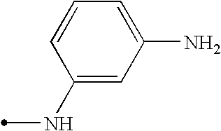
C1(NC)=CC(N)=CC=C1
